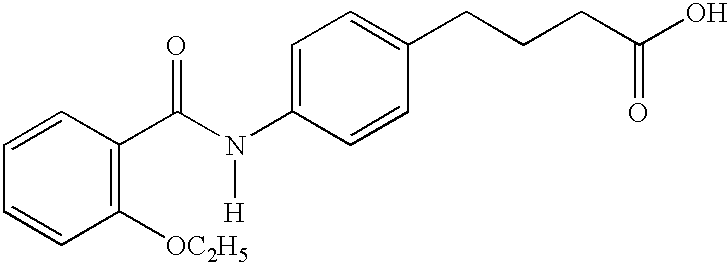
C1=CC=CC([OC2H5])=C1C(N(C1=CC=C(CCCC(O)=O)C=C1)[H])=O
